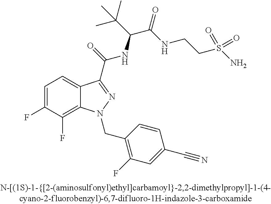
C1=C(F)C(F)=C2C(=C1)C(C(=O)NC(C(C)(C)C)C(=O)NCCS(N)(=O)=O)=NN2CC1=C(F)C=C(C#N)C=C1
